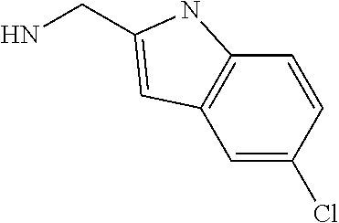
C1=C(Cl)C=CC2=C1C=C(CN)N2
